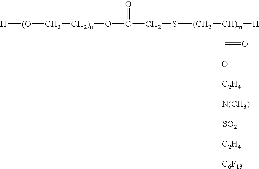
[H][(O]C[CH2)n]OC(=O)CS[(CH2][CH)m]([H])C(=O)O[C2H4][N(CH3)][SO2][C2H4][C6F13]
